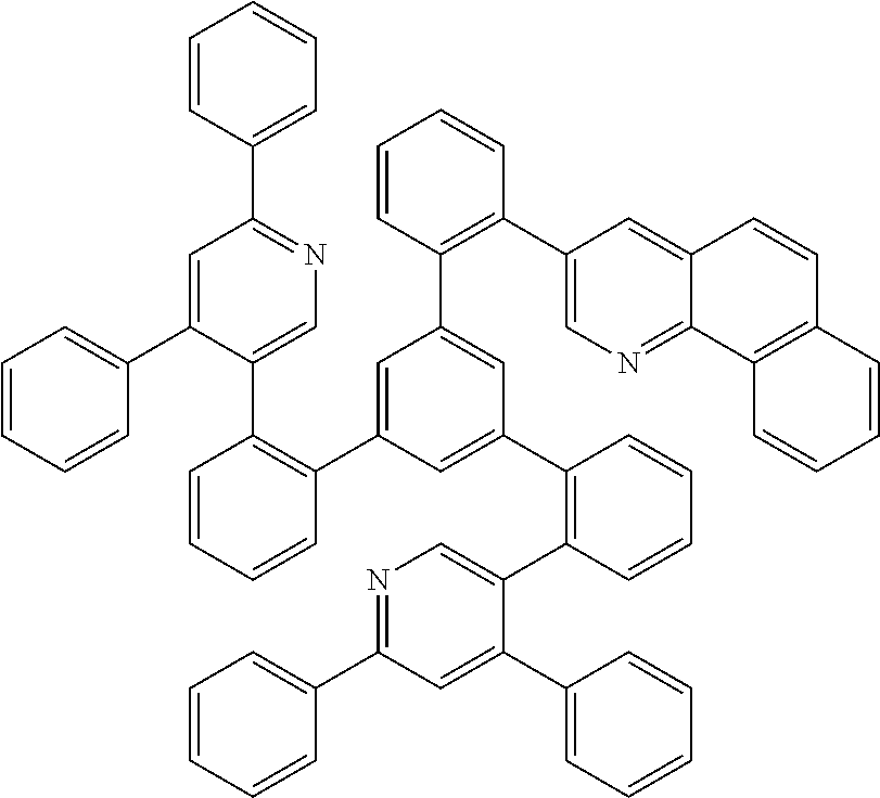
C1=CC(C2=NC=C(C3=C(C4=CC(C5=C(C6=CN=C7C(=C6)C=CC6=C7C=CC=C6)C=CC=C5)=CC(C5=C(C6=CN=C(C7=CC=CC=C7)C=C6C6=CC=CC=C6)C=CC=C5)=C4)C=CC=C3)C(C3=CC=CC=C3)=C2)=CC=C1
